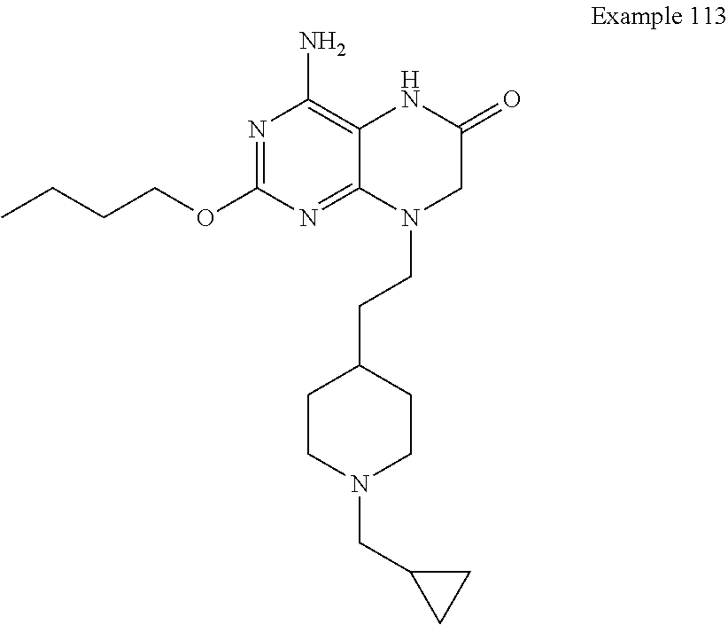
CCCCOC1=NC(N)=C2C(=N1)N(CCC1CCN(CC3CC3)CC1)CC(=O)N2
